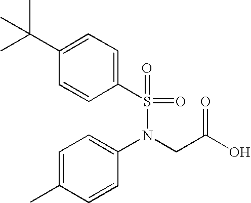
O=S(=O)(N(C1=CC=C(C)C=C1)CC(O)=O)C1=CC=C(C(C)(C)C)C=C1
